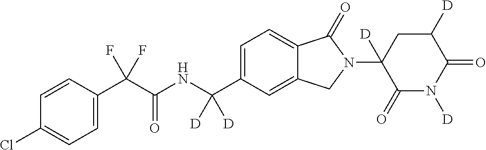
C1=CC(C(C(NC(C2=CC=C3C(=C2)CN(C2([D])C(=O)N([D])C(=O)C([D])C2)C3=O)([D])[D])=O)(F)F)=CC=C1Cl
